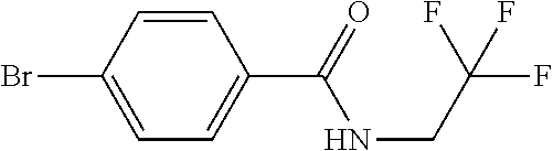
BrC1=CC=C(C(NCC(F)(F)F)=O)C=C1
